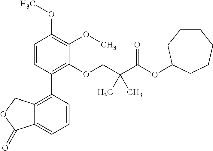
C1=CC(C2=C3C(=CC=C2)C(=O)OC3)=C(OCC(C(OC2CCCCCC2)=O)(C)C)C(OC)=C1OC
